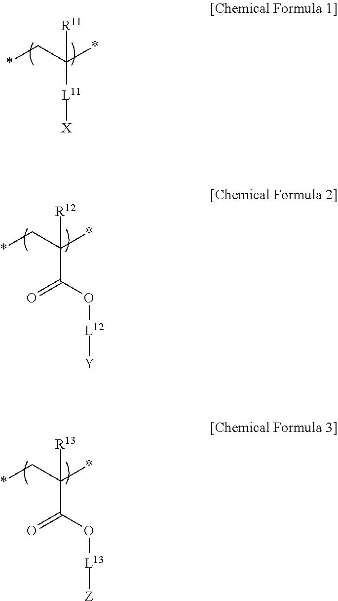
*CC(*)([R11])[L11][X].*CC(*)([R12])C(O[L12][Y])=O.*CC(*)([R13])C(O[L13][Z])=O
